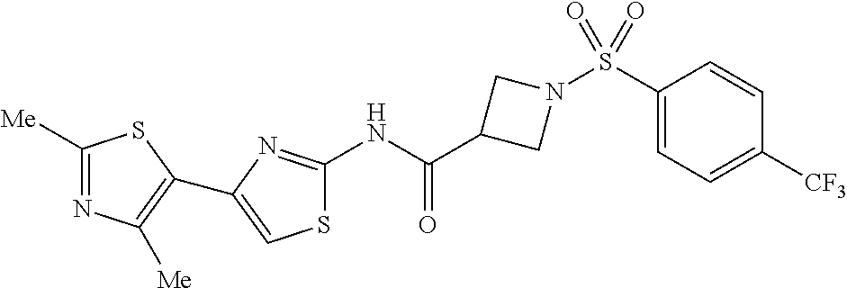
C1([Me])=NC([Me])=C(C2=CSC(NC(C3CN(S(C4=CC=C([CF3])C=C4)(=O)=O)C3)=O)=N2)S1
